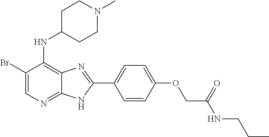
C1(Br)=CN=C2C(=C1NC1CCN(C)CC1)N=C(C1=CC=C(OCC(NCCC)=O)C=C1)N2
